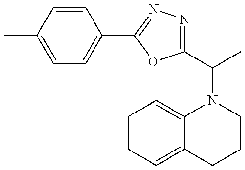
C1(C(C)N2C3=CC=CC=C3CCC2)=NN=C(C2=CC=C(C)C=C2)O1
